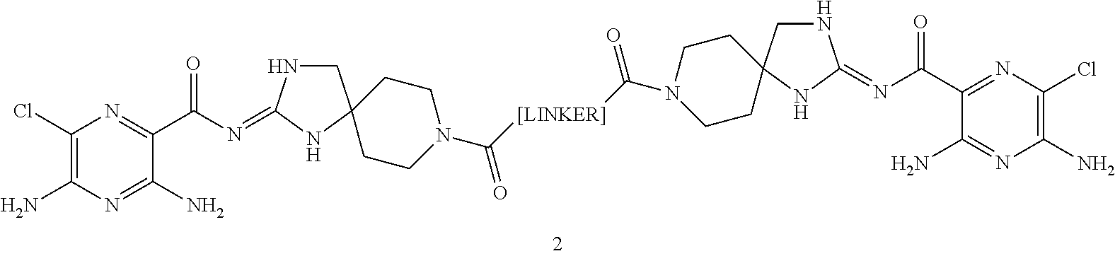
C1(Cl)=C(N)N=C(N)C(C(N=C2NCC3(N2)CCN(C([[LINKER]]C(N2CCC4(CNC(=NC(=O)C5=NC(Cl)=C(N)N=C5N)N4)CC2)=O)=O)CC3)=O)=N1
